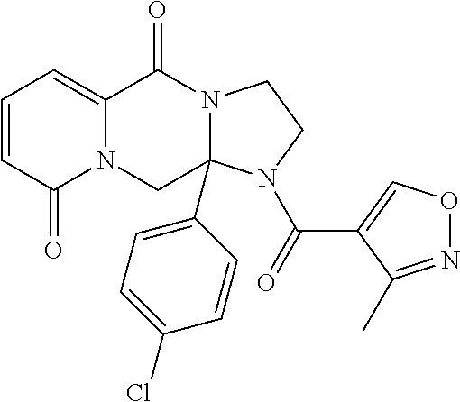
C12=CC=CC(=O)N1CC1(C3=CC=C(Cl)C=C3)N(C2=O)CCN1C(=O)C1=CON=C1C
